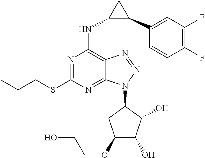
N1=C(SCCC)N=C2C(=C1NC1C(C3=CC(F)=C(F)C=C3)C1)N=NN2C1CC(OCCO)C(O)C1O
